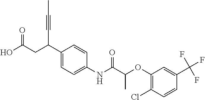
C1(C(CC(O)=O)C#CC)=CC=C(NC(C(OC2=C(Cl)C=CC(C(F)(F)F)=C2)C)=O)C=C1
